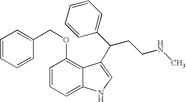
C1=CC=C2C(=C1OCC1=CC=CC=C1)C(C(C1=CC=CC=C1)CCNC)=CN2
